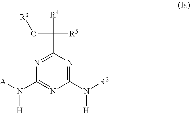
C1(N([R2])[H])=NC(C([R5])([R4])O[R3])=NC(N([A])[H])=N1
